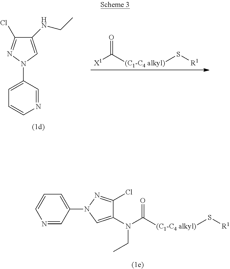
O=C([(C1-C4 alkyl)]S[R1])N(C1=CN(C2=CC=CN=C2)N=C1Cl)CC.C1(NCC)=CN(C2=CC=CN=C2)N=C1Cl.O=C([(C1-C4 alkyl)]S[R1])[X1]
